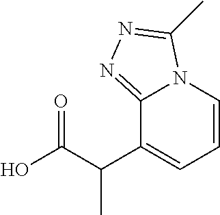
C12=NN=C(C)N1C=CC=C2C(C(O)=O)C
